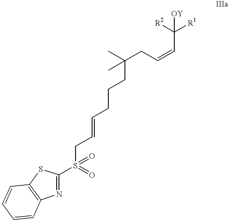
C(C=CCC(C)(C)CCCC=CCS(C1=NC2=C(S1)C=CC=C2)(=O)=O)([R2])([R1])[OY]
